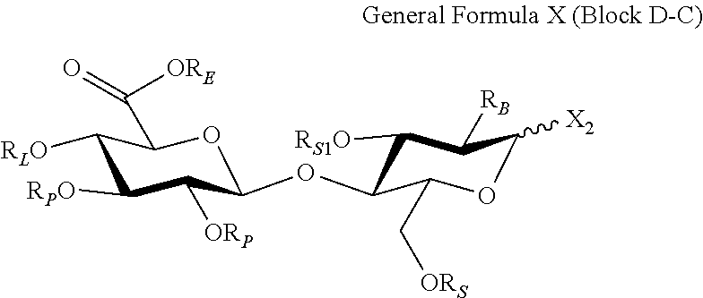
C1([RLO])C([RPO])C([ORP])C(OC2C([RS1O])C([RB])C([X2])OC2C[ORS])OC1C(=O)[ORE]
